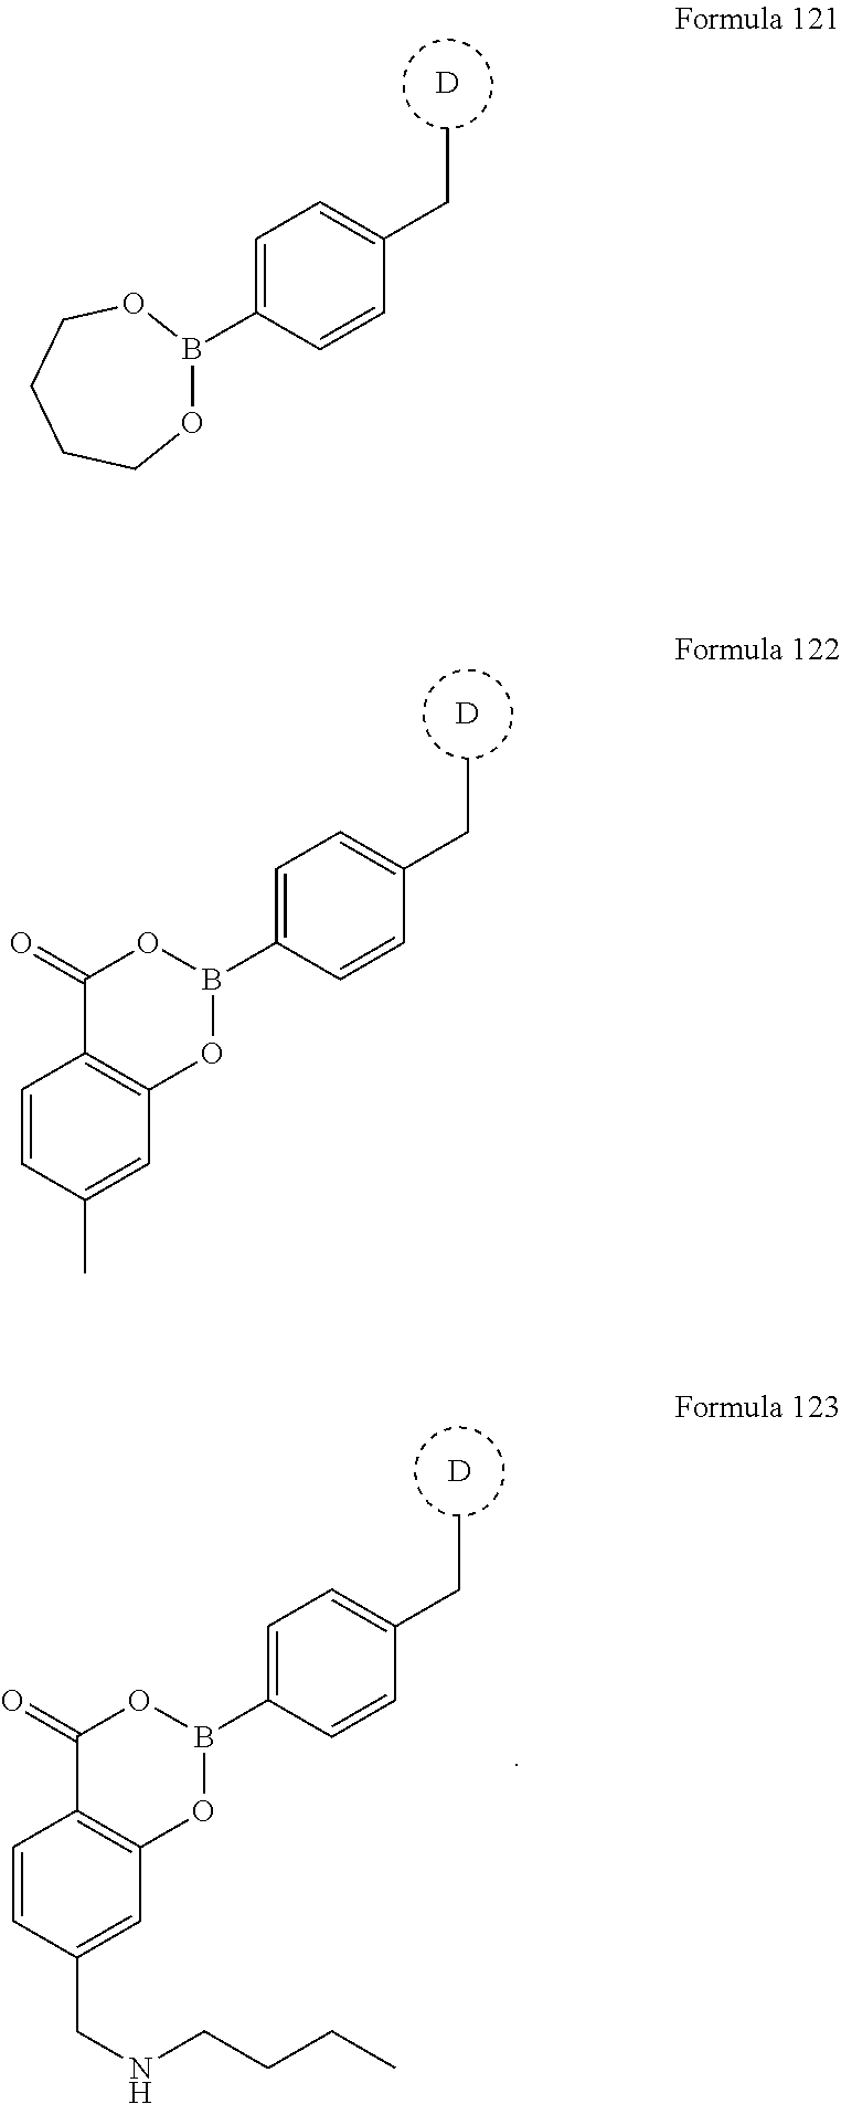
[D].C1=C(B2OCCCCO2)C=CC(CC)=C1.[D].C1=C(B2OC3=C(C(=O)O2)C=CC(C)=C3)C=CC(CC)=C1.[D].C1=C(B2OC3=C(C(=O)O2)C=CC(CNCCCC)=C3)C=CC(CC)=C1
